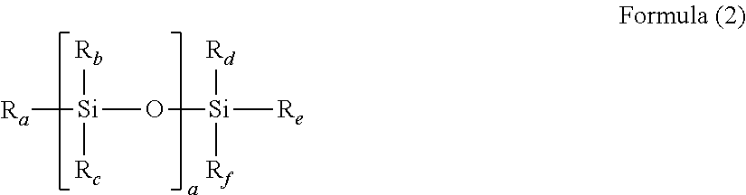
[Ra][Si]([Rb])([Rc])O[Si]([Rd])([Rf])[Re]
